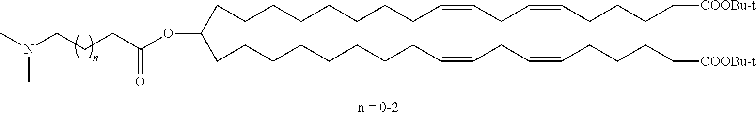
CN(CCCC(OC(CCCCCCCCC=CCC=CCCCC[COOBu-t])CCCCCCCCC=CCC=CCCCC[COOBu-t])=O)C
